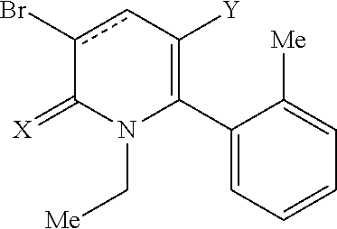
C1(C2=C([Y])cc(Br)C(=[X])N2C[Me])=CC=CC=C1[Me]
